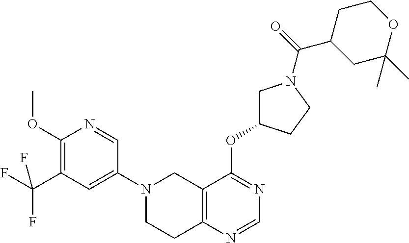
C12=C(N=CN=C1OC1CN(C(C3CC(C)(C)OCC3)=O)CC1)CCN(C1=CC(C(F)(F)F)=C(OC)N=C1)C2
